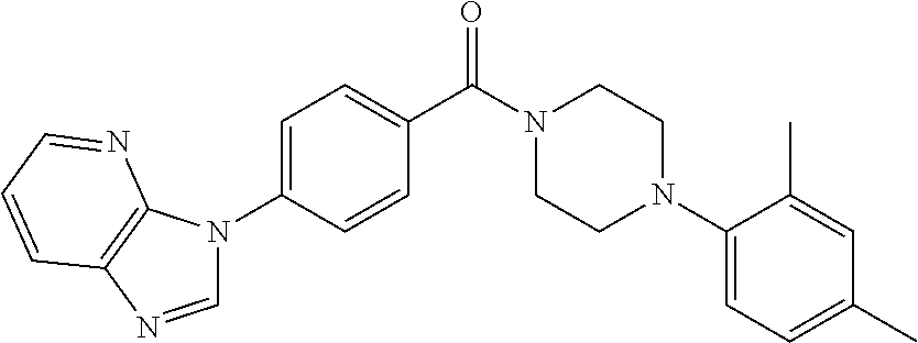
C1=C(N2C=NC3=C2N=CC=C3)C=CC(C(N2CCN(C3=CC=C(C)C=C3C)CC2)=O)=C1
